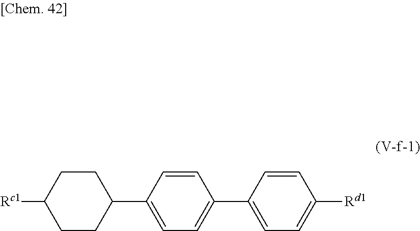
C1=CC(C2CCC([Rc1])CC2)=CC=C1C1=CC=C([Rd1])C=C1
